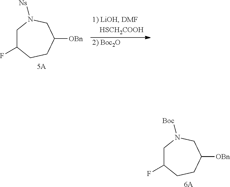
[2) Boc2O].C1C(F)CCC([OBn])CN1[Ns].[5A].C1C(F)CCC([OBn])CN1[Boc].[6A]
